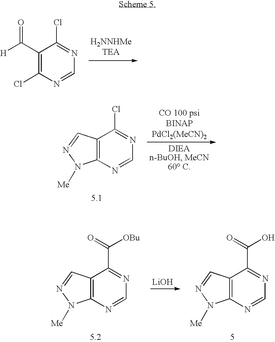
C1(C([H])=O)=C(Cl)N=CN=C1Cl.C12=C(N=CN=C1Cl)N([Me])N=C2.[LiOH].C12=C(N=CN=C1C(=O)[OBu])N([Me])N=C2.C12=C(N=CN=C1C(=O)O)N([Me])N=C2
